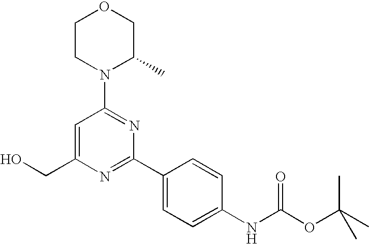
C1=C(CO)N=C(C2=CC=C(NC(OC(C)(C)C)=O)C=C2)N=C1N1C(C)COCC1
